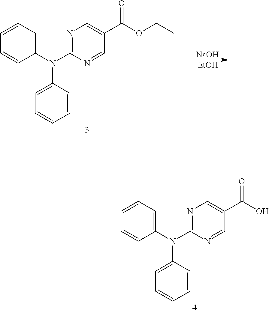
N1=C(N(C2=CC=CC=C2)C2=CC=CC=C2)N=CC(C(=O)OCC)=C1.[NaOH].[EtOH].N1=C(N(C2=CC=CC=C2)C2=CC=CC=C2)N=CC(C(=O)O)=C1
